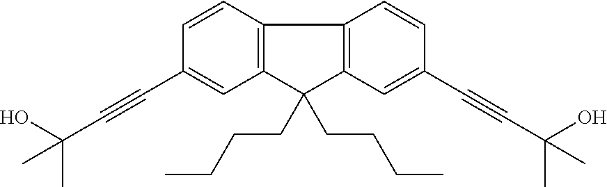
C12=C(C(CCCC)(CCCC)C3=C1C=CC(C#CC(C)(O)C)=C3)C=C(C#CC(C)(O)C)C=C2
